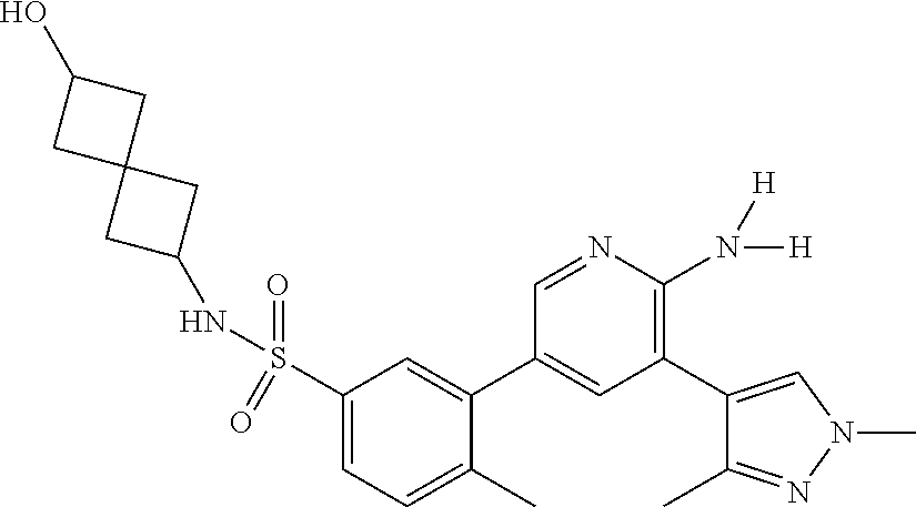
C1(S(=O)(NC2CC3(CC(O)C3)C2)=O)=CC=C(C)C(C2=CC(C3=CN(C)N=C3C)=C(N([H])[H])N=C2)=C1
